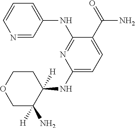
C1=CN=CC(NC2=NC(NC3([H])C(N)([H])COCC3)=CC=C2C(=O)N)=C1
